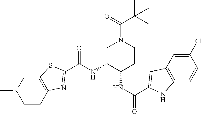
C(=O)(NC1C(NC(=O)C2=CC3=C(C=CC(Cl)=C3)N2)CCN(C(=O)C(C)(C)C)C1)C1=NC2=C(CN(C)CC2)S1
